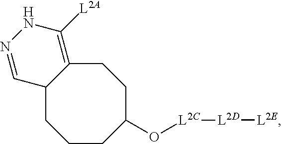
C1CC(O[L2C][L2D][L2E])CCC2=C([L2A])NN=CC2C1
